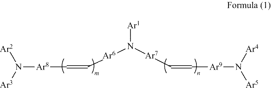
[Ar6](N([Ar7]C=C[Ar9]N([Ar5])[Ar4])[Ar1])C=C[Ar8]N([Ar2])[Ar3]
